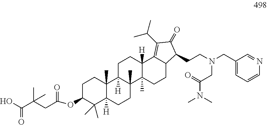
OC(C(CC(=O)OC1C(C)(C)C2([H])C(C)(CC1)C1([H])C(C)(CC2)C2(C)C([H])(CC1)C1=C(C(C)C)C(=O)C(CCN(CC3=CC=CN=C3)CC(=O)N(C)C)C1CC2)(C)C)=O
